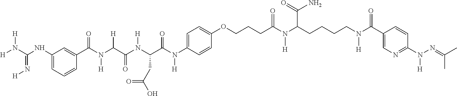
[H]N(C(NC1=CC=CC(C(N(C(C(N(C(C(N([H])C2=CC=C(OCCCC(N(C(CCCCN(C(=O)C3=CN=C(N(N=C(C)C)[H])C=C3)[H])C(=O)N)[H])=O)C=C2)=O)CC(O)=O)[H])=O)[H])[H])=O)=C1)=N[H])[H]
